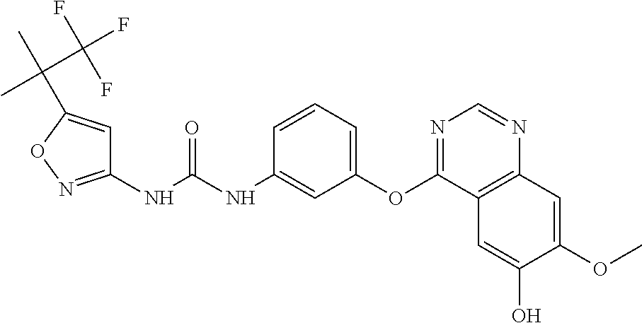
C1(NC(NC2=CC(OC3=NC=NC4=C3C=C(O)C(OC)=C4)=CC=C2)=O)=NOC(C(C)(C(F)(F)F)C)=C1
